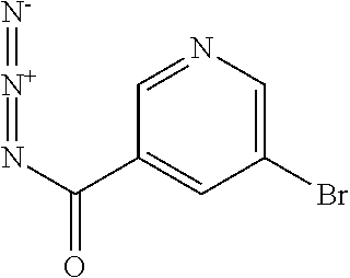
C1=NC=C(Br)C=C1C(N=[N+]=[N-])=O
